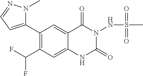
C1(C2=CC=NN2C)=C(C(F)F)C=C2C(=C1)C(=O)N(NS(C)(=O)=O)C(=O)N2
